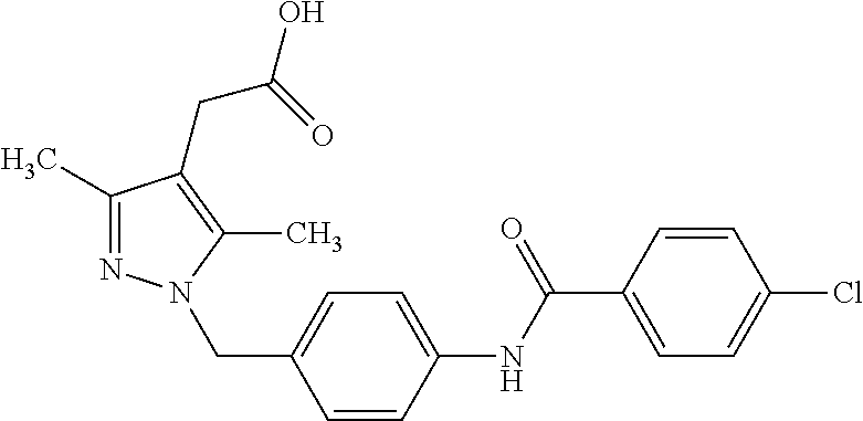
C1(C)=NN(CC2=CC=C(NC(C3=CC=C(Cl)C=C3)=O)C=C2)C(C)=C1CC(=O)O
